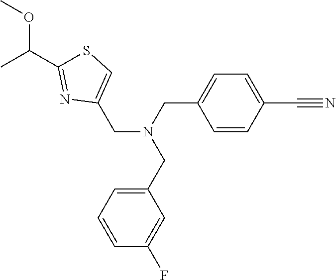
C1(CN(CC2=CC=C(C#N)C=C2)CC2=CSC(C(OC)C)=N2)=CC=CC(F)=C1
